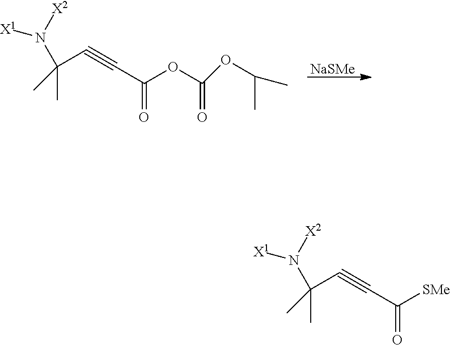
CC(C#CC([SMe])=O)(N([X2])[X1])C.CC(C#CC(OC(OC(C)C)=O)=O)(N([X2])[X1])C.[NaSMe]
